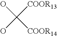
OC([COOR14])([COOR13])O
